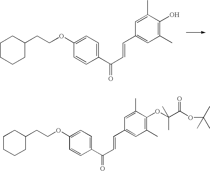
C1CCCC(CCOC2=CC=C(C(C=CC3=CC(C)=C(O)C(C)=C3)=O)C=C2)C1.C1CCCC(CCOC2=CC=C(C(C=CC3=CC(C)=C(OC(C(OC(C)(C)C)=O)(C)C)C(C)=C3)=O)C=C2)C1
